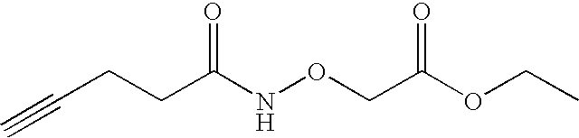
N(OCC(OCC)=O)C(CCC#C)=O
